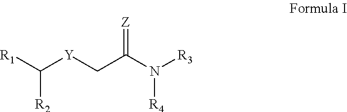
[R1]C([Y]CC(N([R3])[R4])=[Z])[R2]
